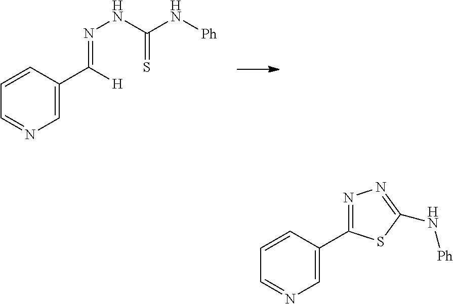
C1=NC=C(C(=NNC(=S)N[Ph])[H])C=C1.C1=NC=C(C2=NN=C(N[Ph])S2)C=C1
